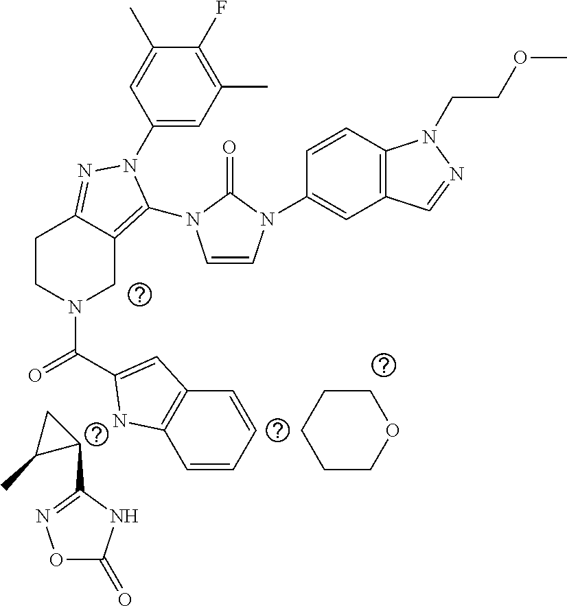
C1(N2C(N3C=CN(C4=CC5=C(C=C4)N(CCOC)N=C5)C3=O)=C3CN(C(=O)C4=CC5=C(C=CC=C5)N4)CCC3=N2)=CC(C)=C(F)C(C)=C1.C1COCCC1.C1(C2=NOC(=O)N2)CC1C
